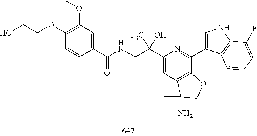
N(CC(C1=CC2=C(C(C3=CNC4=C3C=CC=C4F)=N1)OCC2(N)C)([F3C])O)C(C1=CC(OC)=C(OCCO)C=C1)=O
